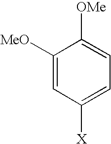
C1([MeO])=CC([X])=CC=C1[OMe]
